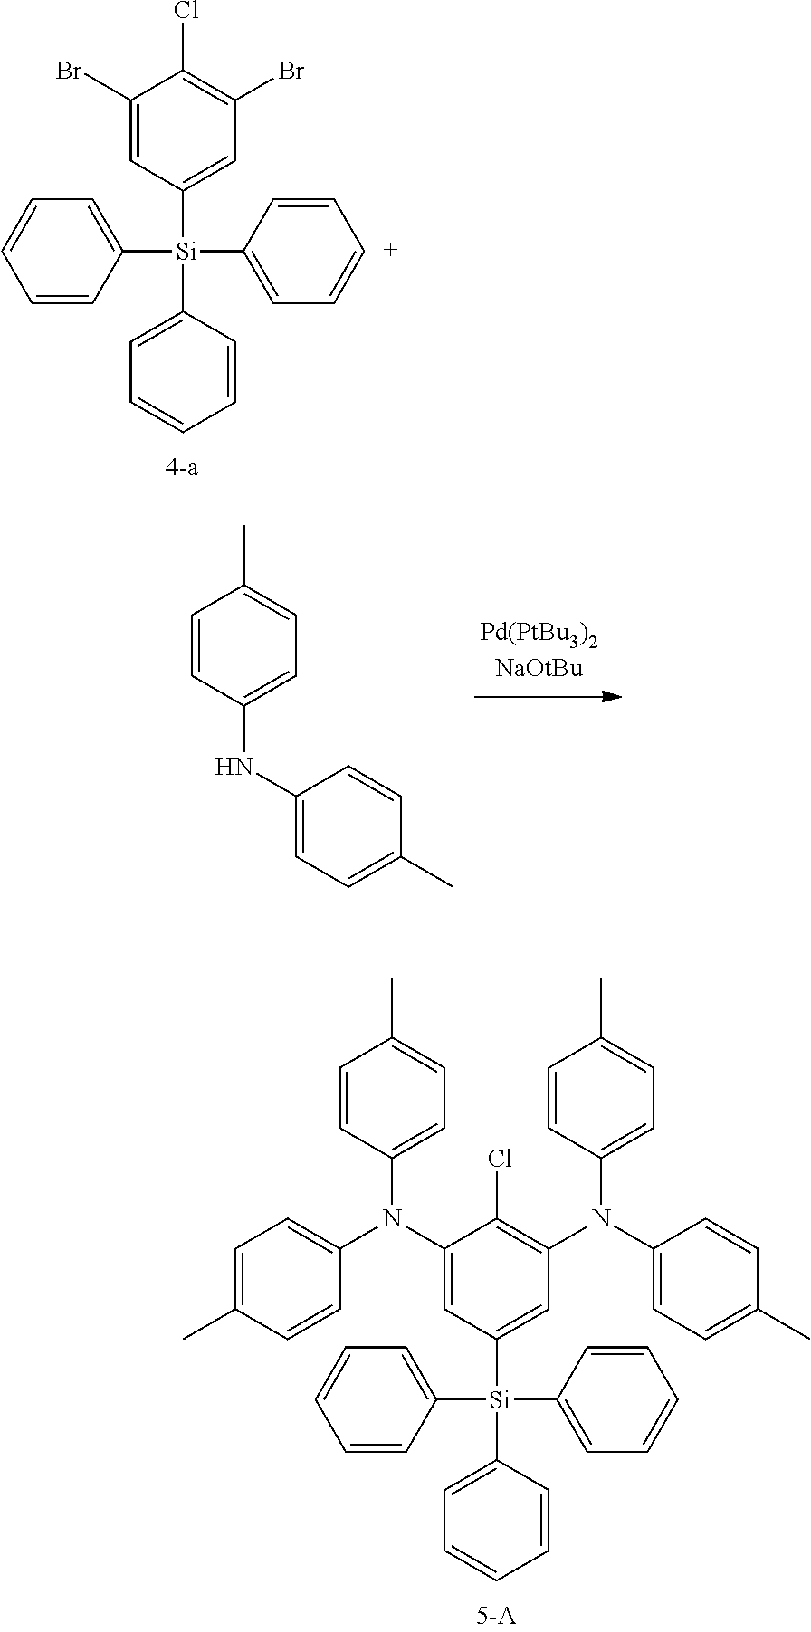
C1=CC(NC2=CC=C(C)C=C2)=CC=C1C.C1(Br)=CC([Si](C2=CC=CC=C2)(C2=CC=[C+]C=C2)C2=CC=CC=C2)=CC(Br)=C1Cl.C1(N(C2=CC=C(C)C=C2)C2=CC=C(C)C=C2)=CC([Si](C2=CC=CC=C2)(C2=CC=CC=C2)C2=CC=CC=C2)=CC(N(C2=CC=C(C)C=C2)C2=CC=C(C)C=C2)=C1Cl
